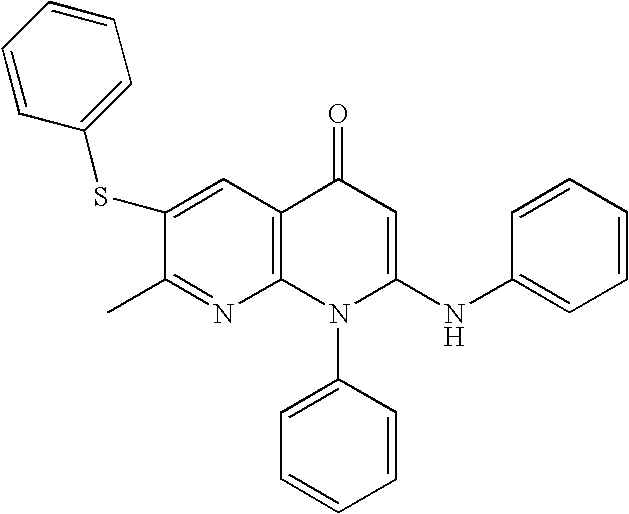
C1(C)=NC2=C(C=C1SC1=CC=CC=C1)C(=O)C=C(NC1=CC=CC=C1)N2C1=CC=CC=C1
